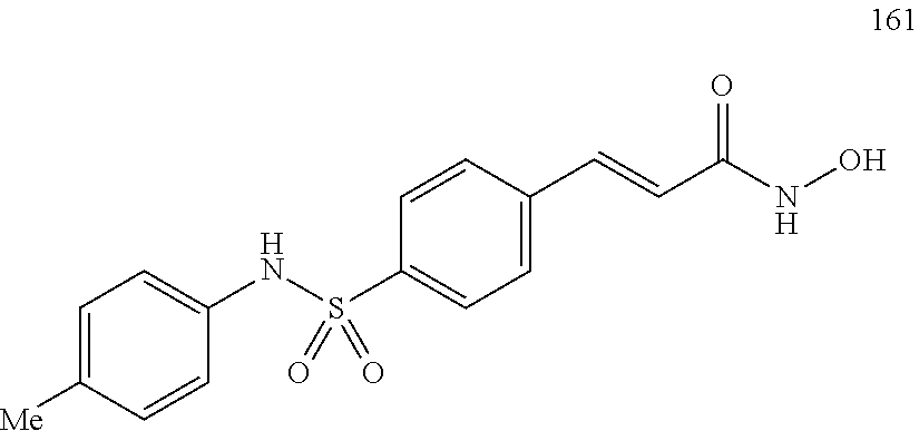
C1(S(NC2=CC=C([Me])C=C2)(=O)=O)=CC=C(C=CC(NO)=O)C=C1
